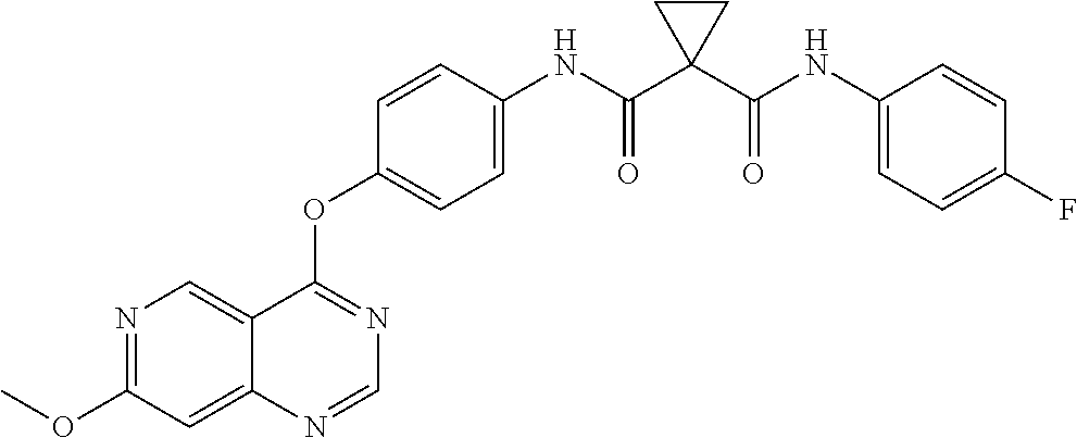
N1=C(OC)C=C2C(=C1)C(OC1=CC=C(NC(C3(C(NC4=CC=C(F)C=C4)=O)CC3)=O)C=C1)=NC=N2
